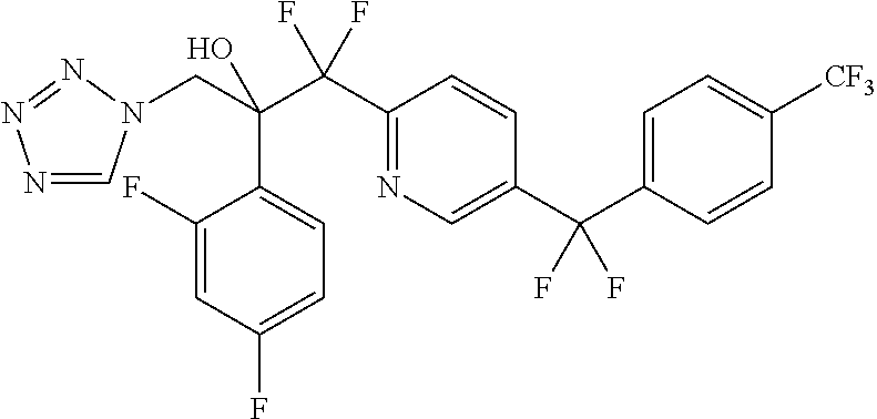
N1=CN(CC(C(C2=NC=C(C(C3=CC=C([CF3])C=C3)(F)F)C=C2)(F)F)(O)C2=CC=C(F)C=C2F)N=N1
